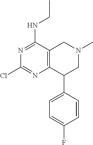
C1=C(F)C=CC(C2C3=C(CN(C)C2)C(NCC)=NC(Cl)=N3)=C1
